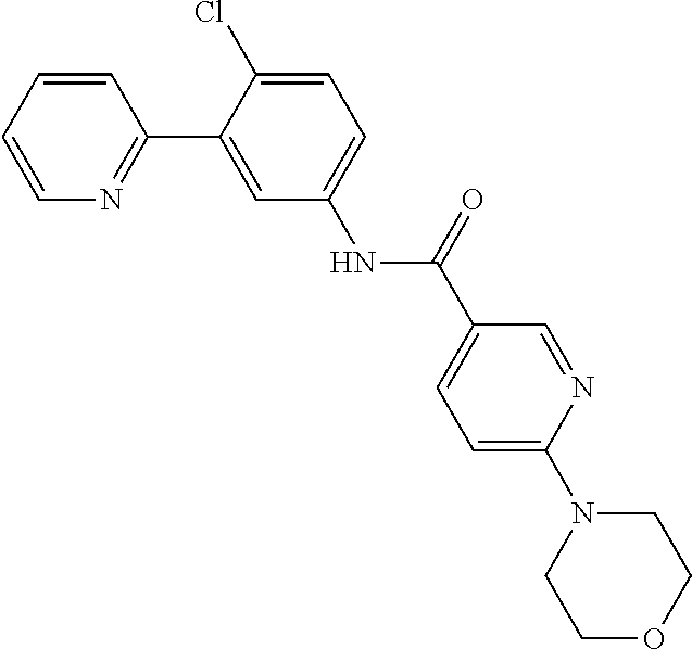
C1(C2=CC(NC(C3=CC=C(N4CCOCC4)N=C3)=O)=CC=C2Cl)=NC=CC=C1
